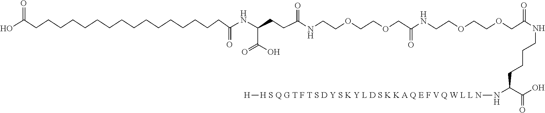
C(CCCCCCCCCCCCCCCCC(NC(CCC(NCCOCCOCC(NCCOCCOCC(NCCCCC(C(O)=O)N[H S Q G T F T S D Y S K Y L D S K K A Q E F V Q W L L N][H])=O)=O)=O)C(=O)O)=O)(O)=O
